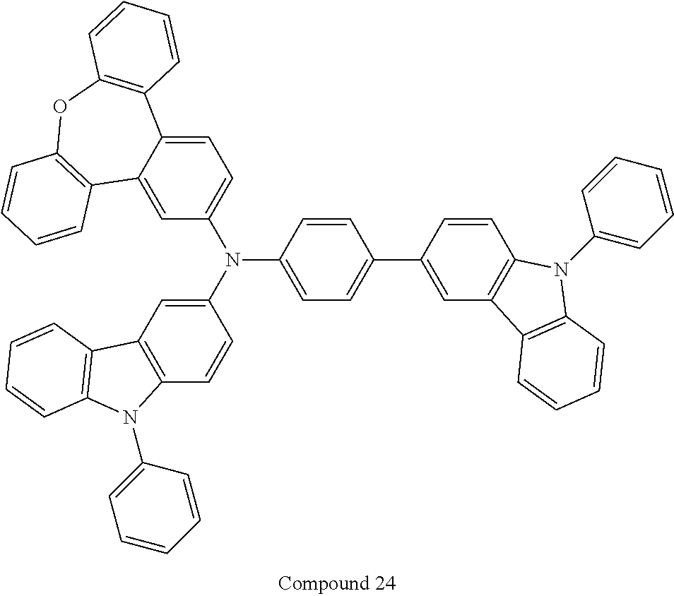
C12=C(C=C(N(C3=CC=C4C(=C3)C3=C(OC5=C4C=CC=C5)C=CC=C3)C3=CC=C(C4=CC5=C(C=C4)N(C4=CC=CC=C4)C4=C5C=CC=C4)C=C3)C=C1)C1=C(N2C2=CC=CC=C2)C=CC=C1
